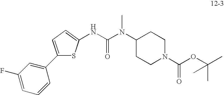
N(C(N(C)C1CCN(C(OC(C)(C)C)=O)CC1)=O)C1=CC=C(C2=CC(F)=CC=C2)S1
